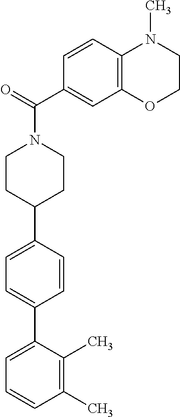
C1(C)=C(C)C(C2=CC=C(C3CCN(C(C4=CC5=C(C=C4)N(C)CCO5)=O)CC3)C=C2)=CC=C1
